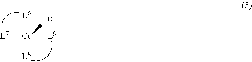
[L7][Cu]([L6])([L8])([L10])[L9]
